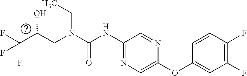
C(O)(CN(CC)C(=O)NC1=NC=C(OC2=CC(F)=C(F)C=C2)N=C1)C(F)(F)F
